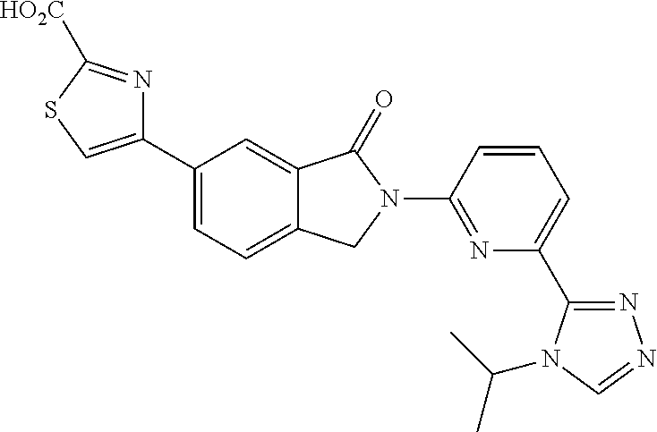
C1(C2=CC=C3C(=C2)C(=O)N(C2=NC(C4=NN=CN4C(C)C)=CC=C2)C3)=CSC([HO2C])=N1
